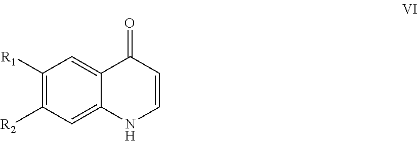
O=C1C2=CC([R1])=C([R2])C=C2NC=C1
